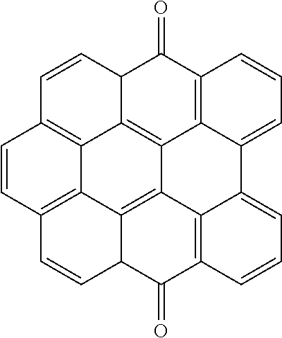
C1=CC2C3=C4C5=C(C2=O)C=CC=C5C2=CC=CC5=C2C4=C2C4=C(C=CC2C5=O)C=CC1=C34
